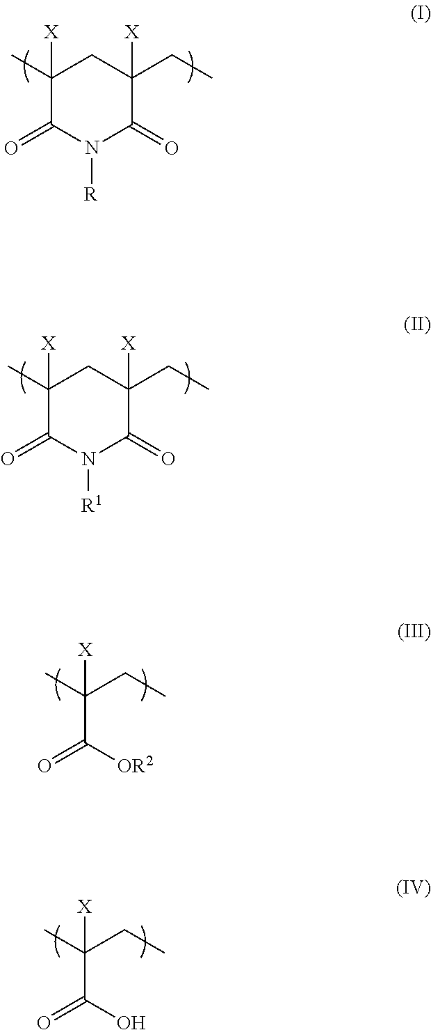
C1([X])(C)C(=O)N([R])C(=O)C([X])(CC)C1.C1([X])(C)C(=O)N([R1])C(=O)C([X])(CC)C1.O=C(C(C)([X])CC)[OR2].O=C(C(C)([X])CC)O
